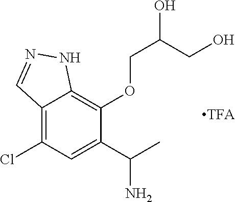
C12=C(Cl)C=C(C(C)N)C(OCC(O)CO)=C1NN=C2.[TFA]
